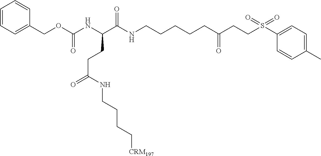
C(OC(NC(C(NCCCCCC(CCS(C1=CC=C(C)C=C1)(=O)=O)=O)=O)CCC(=O)NCCCC[CRM197])=O)C1=CC=CC=C1
